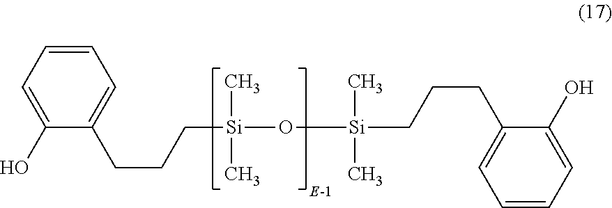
C1=CC=C(O)C(CCC[Si](O[Si](C)(C)CCCC2=CC=CC=C2O)(C)C)=C1
